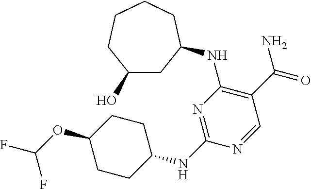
C1(O)CC(NC2=C(C(=O)N)C=NC(NC3CCC(OC(F)F)CC3)=N2)CCCC1
